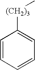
C1=CC=CC=C1[(CH2)3]C
